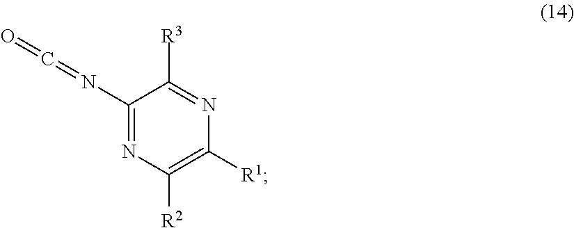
C1(N=C=O)=NC([R2])=C([R1])N=C1[R3]
